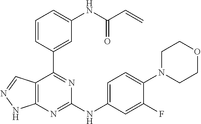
C12=C(C=NN1)C(C1=CC(NC(C=C)=O)=CC=C1)=NC(NC1=CC=C(N3CCOCC3)C(F)=C1)=N2
